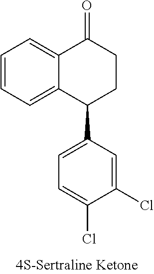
C12=CC=CC=C1C(C1=CC=C(Cl)C(Cl)=C1)CCC2=O
